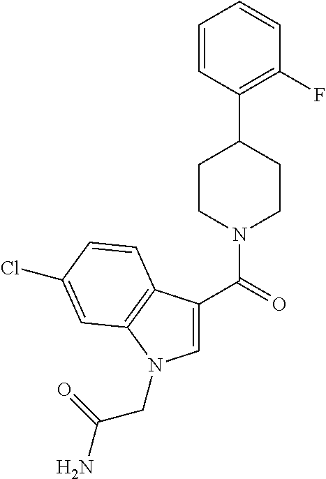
C1=CC(C2CCN(C(=O)C3=CN(CC(N)=O)C4=C3C=CC(Cl)=C4)CC2)=C(F)C=C1
